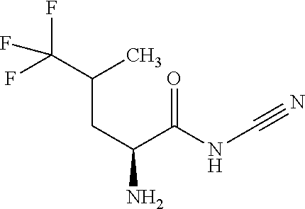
C(C(C)CC(N)C(NC#N)=O)(F)(F)F
